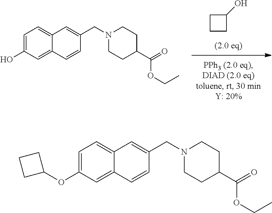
C1CC(O)C1.C1=C(O)C=C2C(=C1)C=C(CN1CCC(C(OCC)=O)CC1)C=C2.C1=C(OC2CCC2)C=C2C(=C1)C=C(CN1CCC(C(OCC)=O)CC1)C=C2
